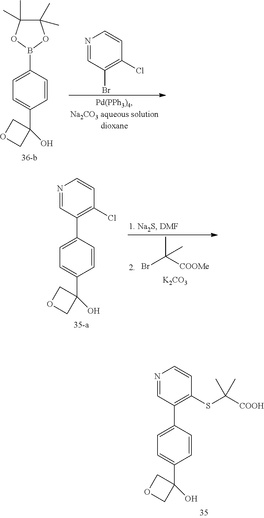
C1=CC(C2=C(SC([COOH])(C)C)C=CN=C2)=CC=C1C1(O)COC1.C1=CC(B2OC(C)(C)C(C)(C)O2)=CC=C1C1(O)COC1.N1=CC(Br)=C(Cl)C=C1.C1=CC(C2=C(Cl)C=CN=C2)=CC=C1C1(O)COC1.BrC([COOMe])(C)C.[K2CO3]
